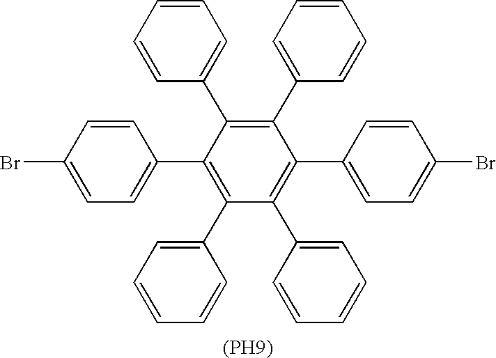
C1(C2=CC=CC=C2)=C(C2=CC=CC=C2)C(C2=CC=C(Br)C=C2)=C(C2=CC=CC=C2)C(C2=CC=CC=C2)=C1C1=CC=C(Br)C=C1.[(PH9)]
